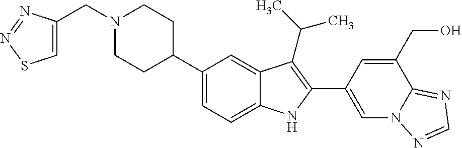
C(N1CCC(C2=CC=C3C(=C2)C(C(C)C)=C(C2=CN4C(=NC=N4)C(CO)=C2)N3)CC1)C1=CSN=N1
